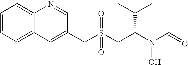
C(S(CC(N(C=O)O)C(C)C)(=O)=O)C1=CC2=CC=CC=C2N=C1
